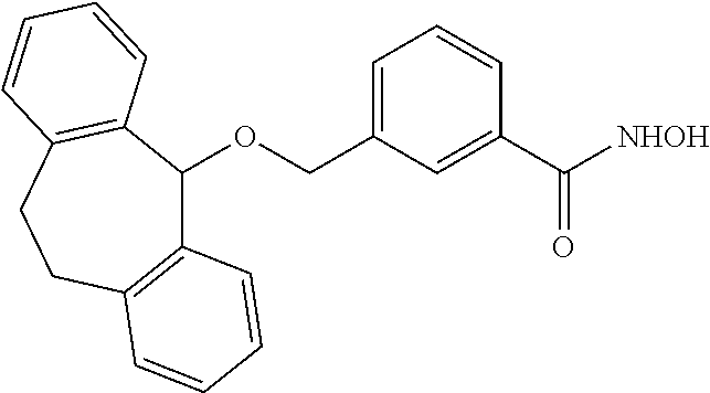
C12=C(CCC3=C(C1OCC1=CC=CC(C(=O)[NHOH])=C1)C=CC=C3)C=CC=C2
